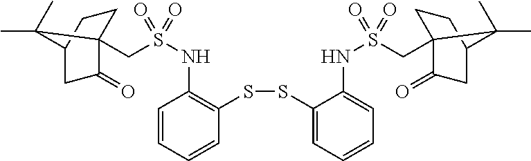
C1=CC=CC(SSC2=CC=CC=C2NS(=O)(CC23C(=O)CC(CC2)C3(C)C)=O)=C1NS(=O)(CC12C(=O)CC(CC1)C2(C)C)=O
